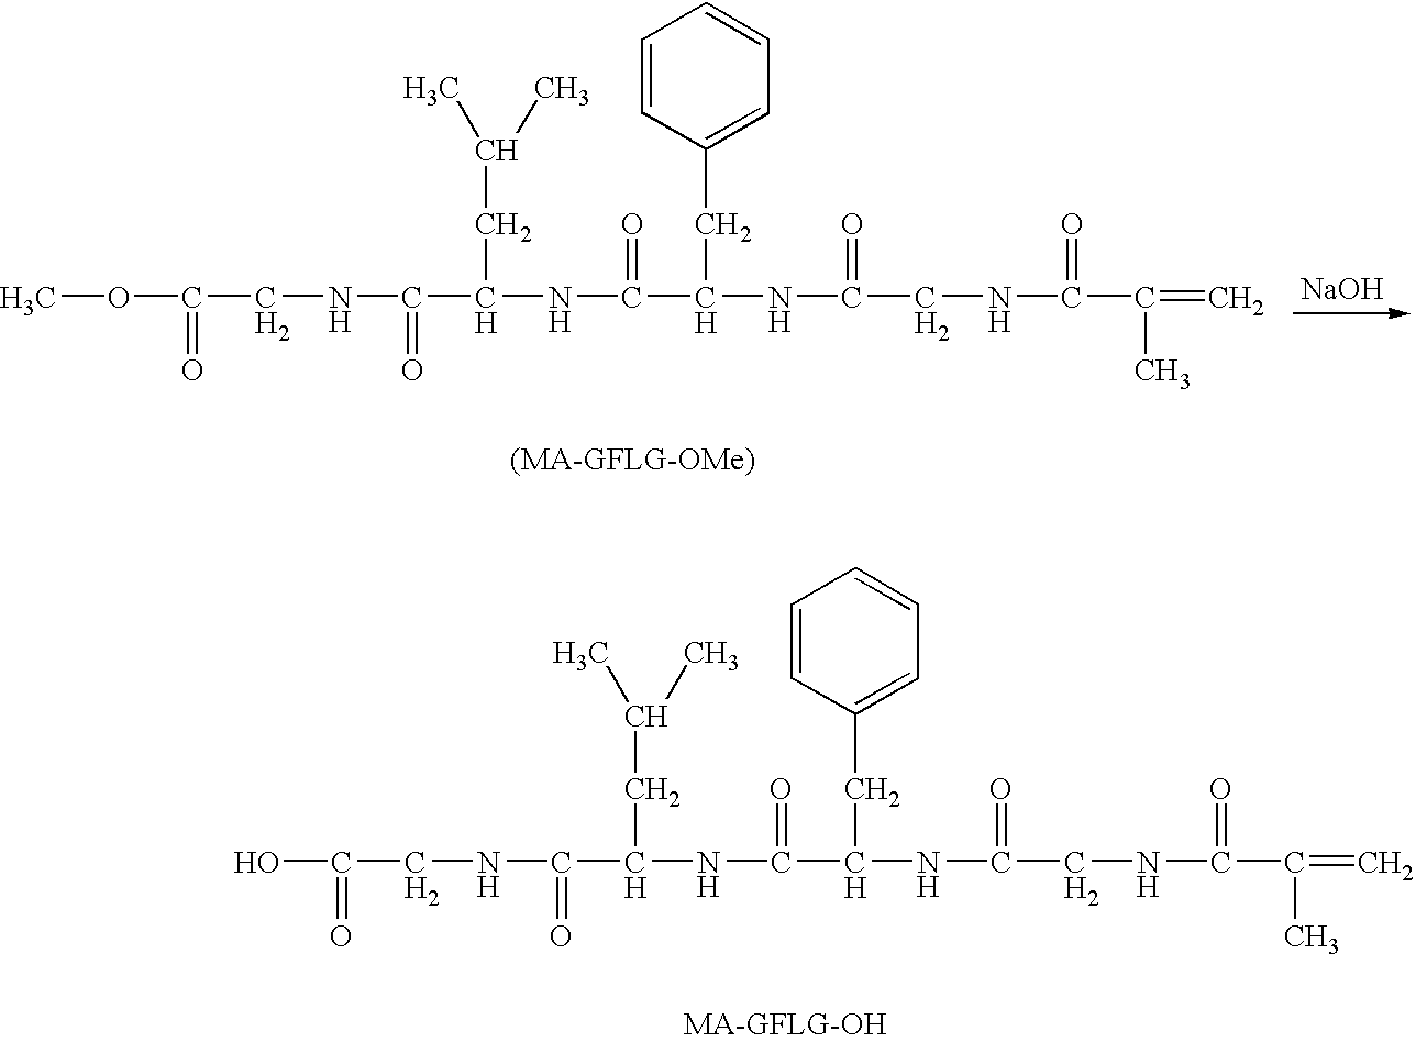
COC(CNC(=O)C(NC(=O)C(NC(=O)CNC(=O)C(C)=C)CC1=CC=CC=C1)CC(C)C)=O.[NaOH].OC(CNC(=O)C(NC(=O)C(NC(=O)CNC(=O)C(C)=C)CC1=CC=CC=C1)CC(C)C)=O
